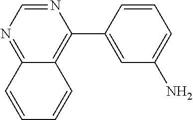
N1=CN=C2C(=C1C1=CC(N)=CC=C1)C=CC=C2
